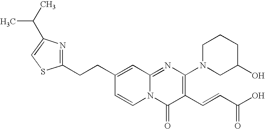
C1(CCC2=CC3=NC(N4CC(O)CCC4)=C(C=CC(O)=O)C(=O)N3C=C2)=NC(C(C)C)=CS1
